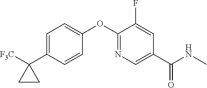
C1=C(C2([F3C])CC2)C=CC(OC2=NC=C(C(NC)=O)C=C2F)=C1
